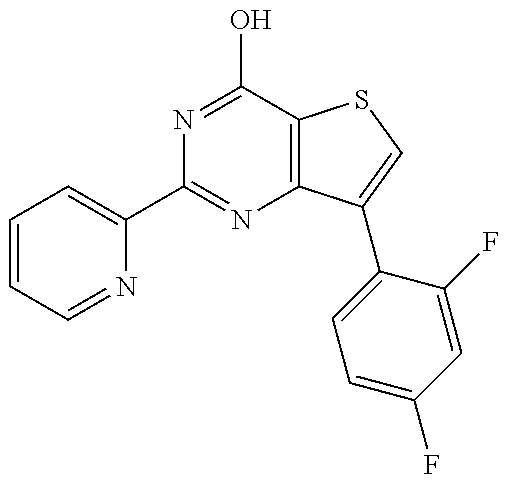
C1=CC=NC(C2=NC3=C(C(O)=N2)SC=C3C2=CC=C(F)C=C2F)=C1
